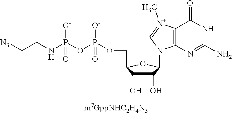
C1(O)C(O)C(COP(OP(NCC[N3])([O-])=O)([O-])=O)OC1N1C2=C([N+](C)=C1)C(=O)NC(N)=N2
